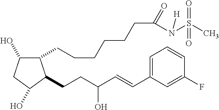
C1(CCCCCCC(=O)N(S(C)(=O)=O)[H])C(O)CC(O)C1CCC(O)C=CC1=CC=CC(F)=C1
